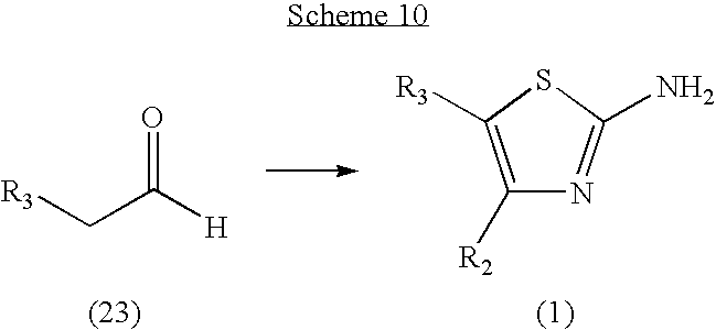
O=C([H])C[R3].C1([R2])=C([R3])SC(N)=N1
